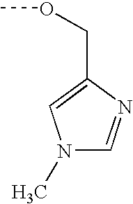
N1(C)C=NC(COC)=C1
